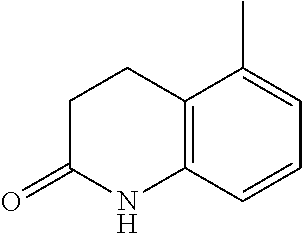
C1C(=O)NC2=C(C1)C(C)=CC=C2
